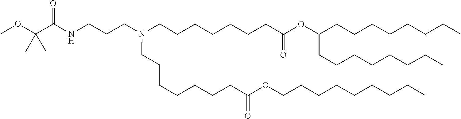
C(CC)CCCCCCOC(CCCCCCCN(CCCCCCCC(=O)OC(CCCCCCCC)CCCCCCCC)CCCNC(C(C)(C)OC)=O)=O
